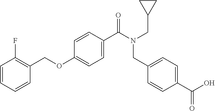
C(OC1=CC=C(C(N(CC2CC2)CC2=CC=C(C(O)=O)C=C2)=O)C=C1)C1=C(F)C=CC=C1
